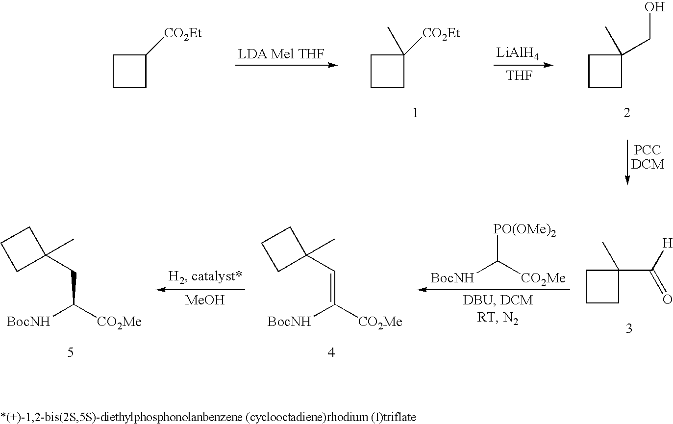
C1CCC1[CO2Et].C1CCC1([CO2Et])C.[LiAlH4].[THF].C1CCC1(CO)C.C1CCC1(C([H])=O)C.[BocNH]C([CO2Me])[PO(OMe)2].[BocNH]C([CO2Me])=CC1(C)CCC1.[BocNH]C([CO2Me])CC1(C)CCC1.[MeOH]
